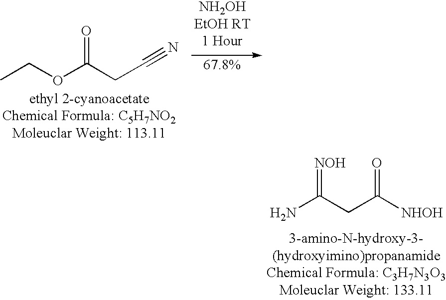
C(C#N)C(OCC)=O.C(C(=O)[NHOH])C(N)=[NOH]
